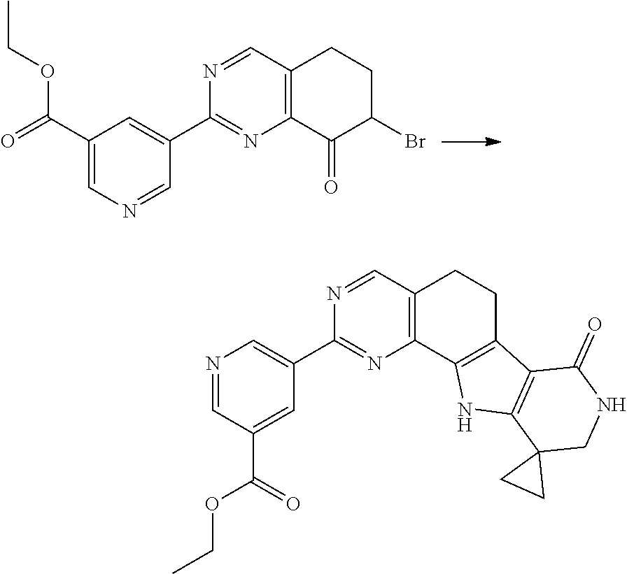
C1(C(=O)OCC)=CN=CC(C2=NC3=C(C=N2)CCC(Br)C3=O)=C1.N1=CC(C(OCC)=O)=CC(C2=NC3=C(C=N2)CCC2=C3NC3=C2C(=O)NCC32CC2)=C1
